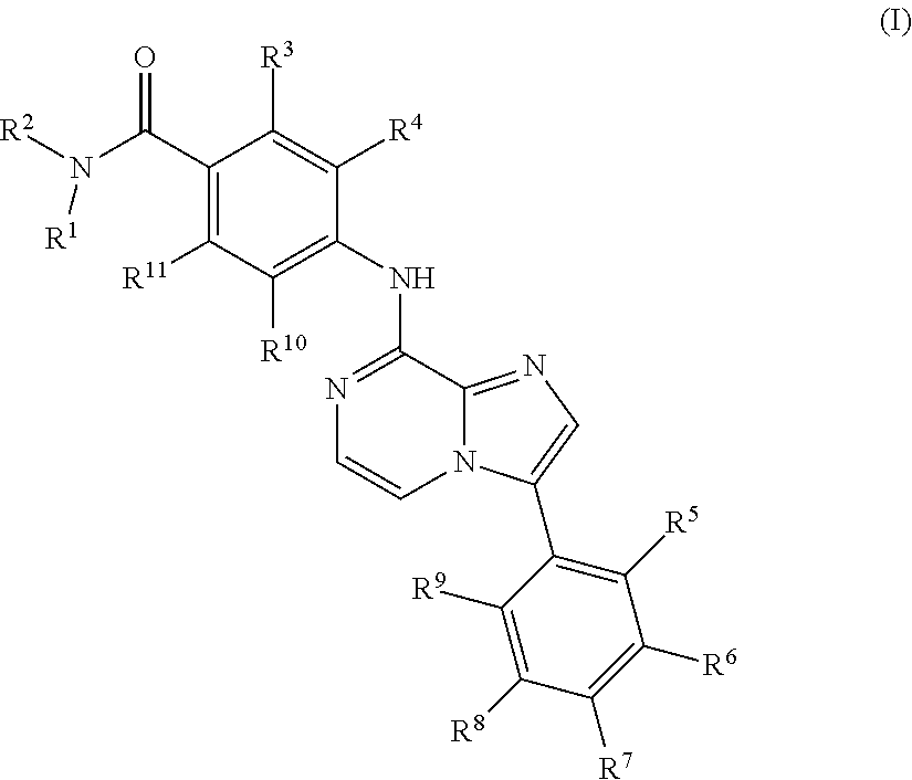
C1(C(N([R2])[R1])=O)=C([R11])C([R10])=C(NC2=NC=CN3C2=NC=C3C2=C([R5])C([R6])=C([R7])C([R8])=C2[R9])C([R4])=C1[R3]
